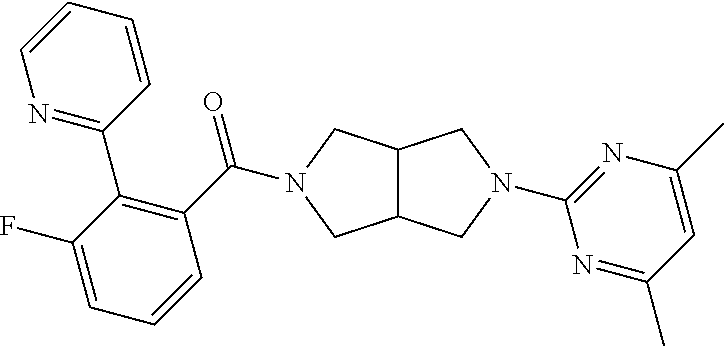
C12C(CN(C3=NC(C)=CC(C)=N3)C1)CN(C(C1=C(C3=NC=CC=C3)C(F)=CC=C1)=O)C2
